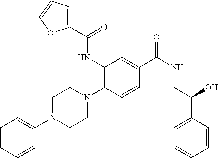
N1(C2=C(C)C=CC=C2)CCN(C2=C(NC(C3=CC=C(C)O3)=O)C=C(C(NCC(C3=CC=CC=C3)O)=O)C=C2)CC1
